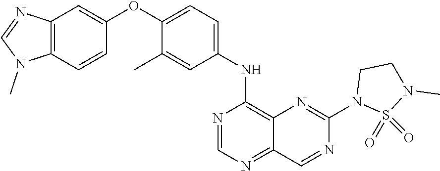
C12=C(C=CC(OC3=CC=C(NC4=C5C(=NC=N4)C=NC(N4S(=O)(=O)N(C)CC4)=N5)C=C3C)=C1)N(C)C=N2
